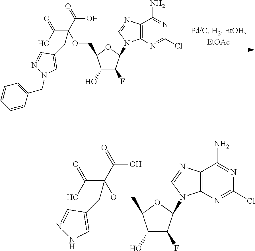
C12=C(N=C(Cl)N=C1N)N(C1C(F)C(O)C(COC(C(O)=O)(C(O)=O)CC3=CN(CC4=CC=CC=C4)N=C3)O1)C=N2.C12=C(N=C(Cl)N=C1N)N(C1C(F)C(O)C(COC(C(O)=O)(C(O)=O)CC3=CNN=C3)O1)C=N2
